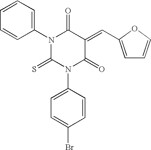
C1=CC=C(N2C(=S)N(C3=CC=C(Br)C=C3)C(=O)C(=CC3=CC=CO3)C2=O)C=C1
